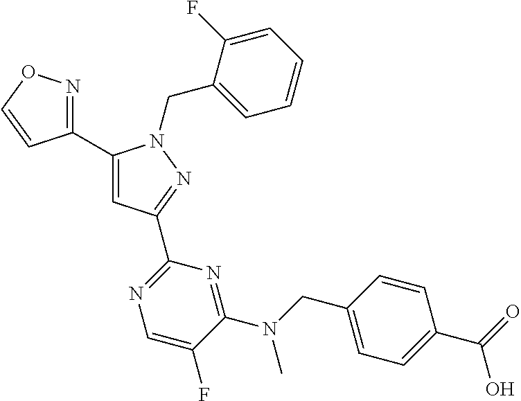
C1(C2=CC(C3=NC=C(F)C(N(CC4=CC=C(C(=O)O)C=C4)C)=N3)=NN2CC2=CC=CC=C2F)=NOC=C1
